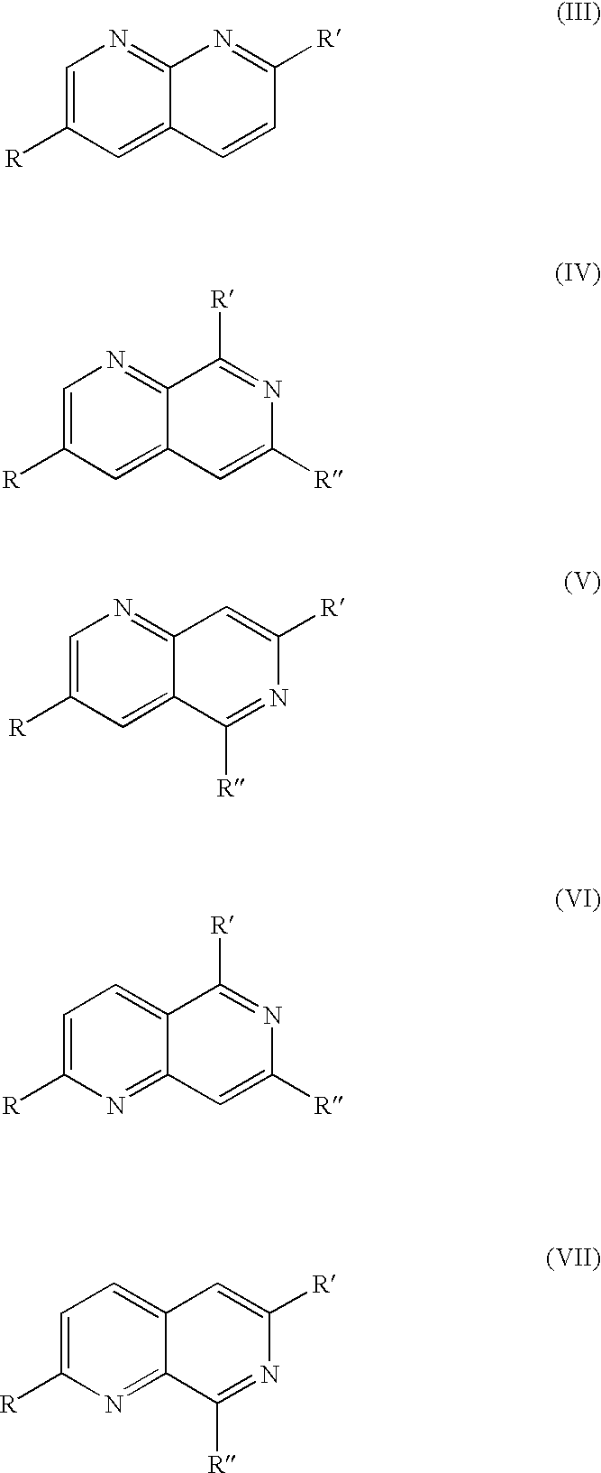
C1=C([R])C=C2C(=N1)N=C([R])C=C2.C1=C([R])C=C2C(=N1)C([R])=NC([R])=C2.C1=C([R])C=C2C(=N1)C=C([R])N=C2[R].C1=C([R])N=C2C(=C1)C([R])=NC([R])=C2.C1=C([R])N=C2C(=C1)C=C([R])N=C2[R]
